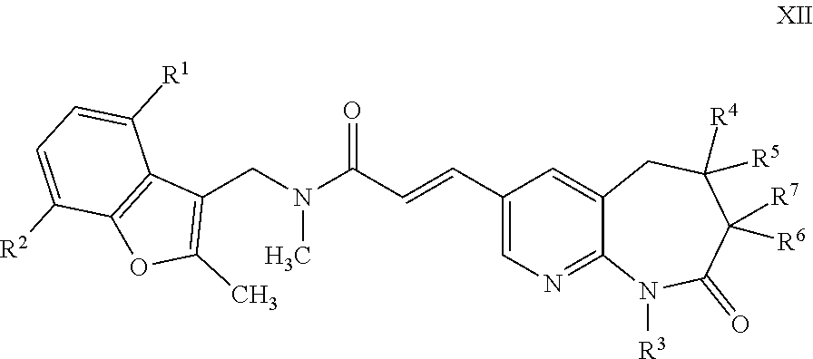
C1(CN(C(C=CC2=CN=C3C(=C2)CC([R5])([R4])C([R7])([R6])C(=O)N3[R3])=O)C)=C(C)OC2=C1C([R1])=CC=C2[R2]
